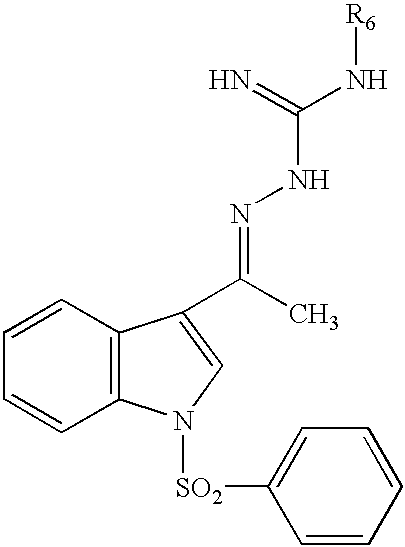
C1=CC=CC2=C1C(C(=NNC(N[R6])=N)C)=CN2[SO2]C1=CC=CC=C1
